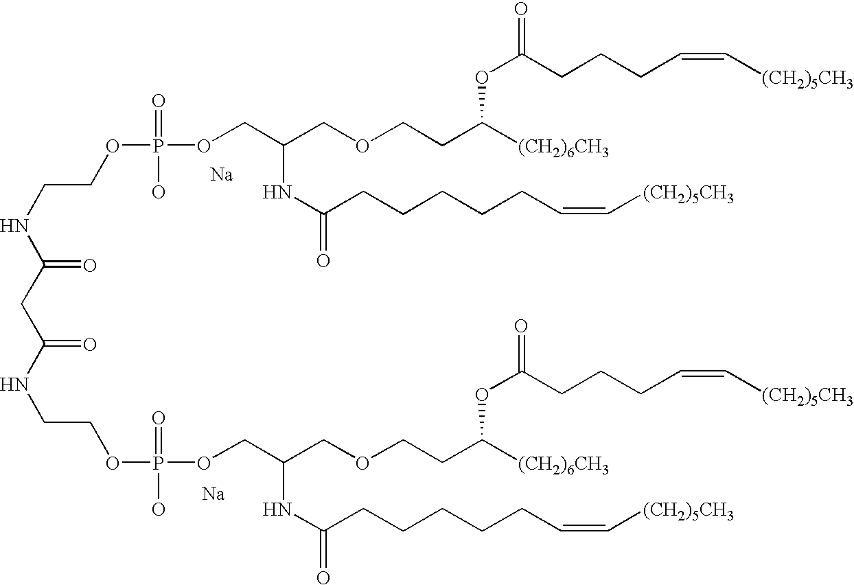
[Na].[Na].N(CCOP(OCC(COCCC([(CH2)6CH3])OC(=O)CCCC=C[(CH2)5CH3])NC(=O)CCCCCC=C[(CH2)5CH3])(=O)O)C(=O)CC(NCCOP(O)(=O)OCC(COCCC([(CH2)6CH3])OC(=O)CCCC=C[(CH2)5CH3])NC(=O)CCCCCC=C[(CH2)5CH3])=O
